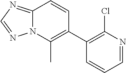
N12C(=NC=N1)C=CC(C1=C(Cl)N=CC=C1)=C2C
